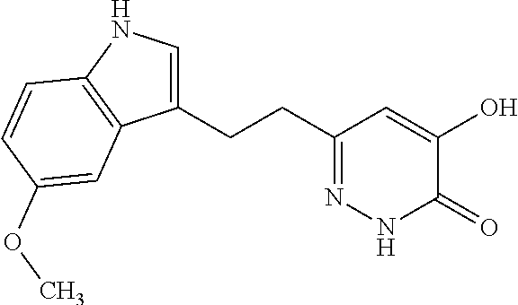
C1(CCC2=NNC(=O)C(O)=C2)=CNC2=C1C=C(OC)C=C2
